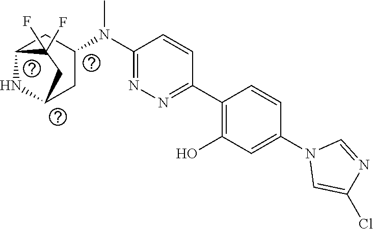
C1(C2=C(O)C=C(N3C=C(Cl)N=C3)C=C2)=NN=C(N(C2CC3NC(C2)CC3(F)F)C)C=C1
